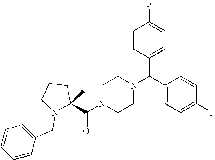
C(N1CCN(C(C2=CC=C(F)C=C2)C2=CC=C(F)C=C2)CC1)(=O)C1(C)CCCN1CC1=CC=CC=C1
